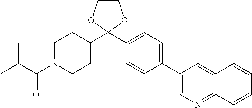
C1(C2(C3CCN(C(C(C)C)=O)CC3)OCCO2)=CC=C(C2=CN=C3C(=C2)C=CC=C3)C=C1
